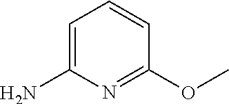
C1=C(N)N=C(OC)C=C1
